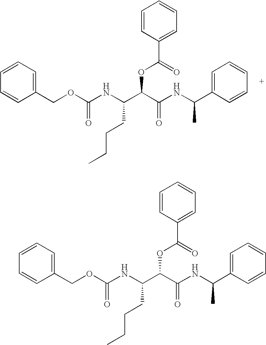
C1(COC(NC(C(C(NC(C2=CC=CC=C2)C)=O)OC(C2=CC=CC=C2)=O)CCCC)=O)=CC=CC=C1.C1(COC(NC(C(C(NC(C2=CC=CC=C2)C)=O)OC(C2=CC=CC=C2)=O)CCCC)=O)=CC=CC=C1
